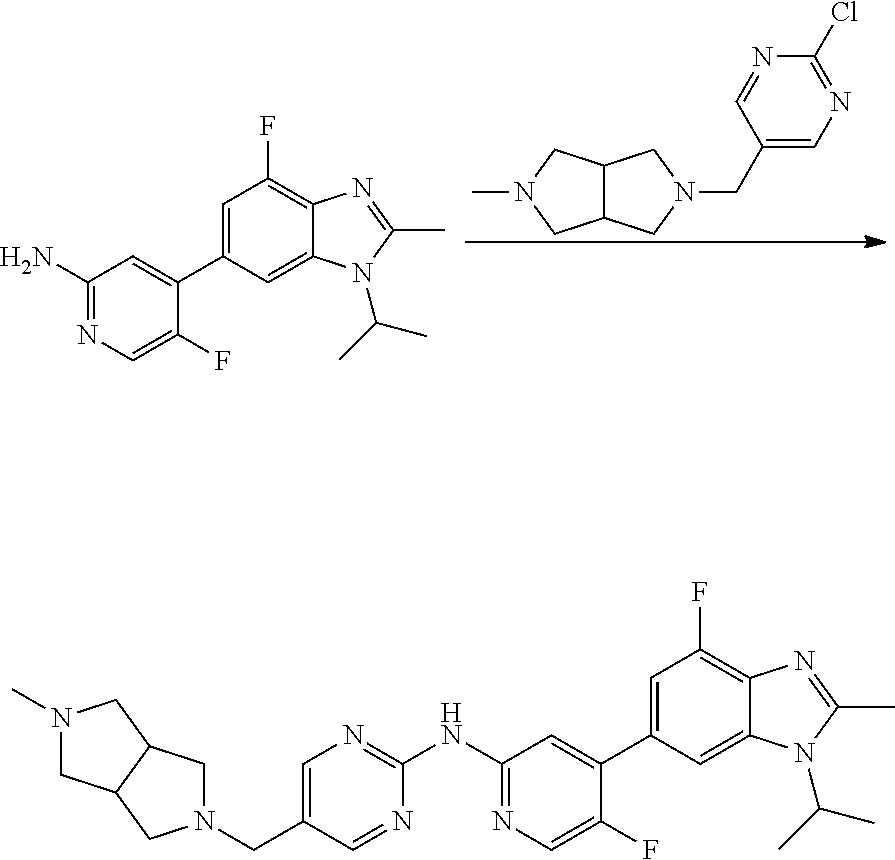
C1(Cl)=NC=C(CN2CC3C(C2)CN(C)C3)C=N1.C1(N)=NC=C(F)C(C2=CC(F)=C3C(=C2)N(C(C)C)C(C)=N3)=C1.C1(NC2=NC=C(CN3CC4C(C3)CN(C)C4)C=N2)=NC=C(F)C(C2=CC(F)=C3C(=C2)N(C(C)C)C(C)=N3)=C1
